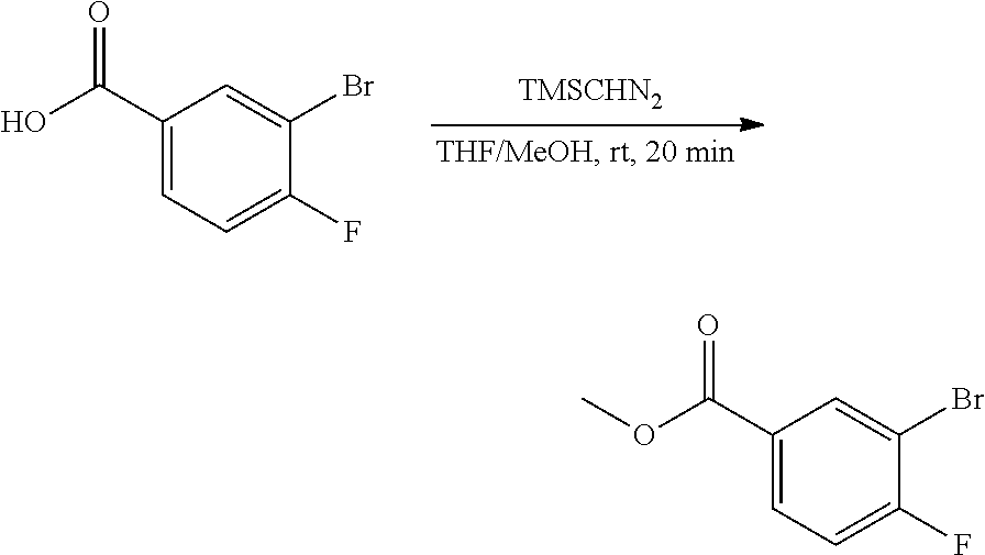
C1(C(O)=O)=CC=C(F)C(Br)=C1.C1(C(OC)=O)=CC=C(F)C(Br)=C1
